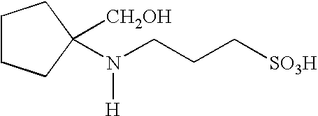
N(CCC[SO3H])([H])C1([CH2OH])CCCC1
